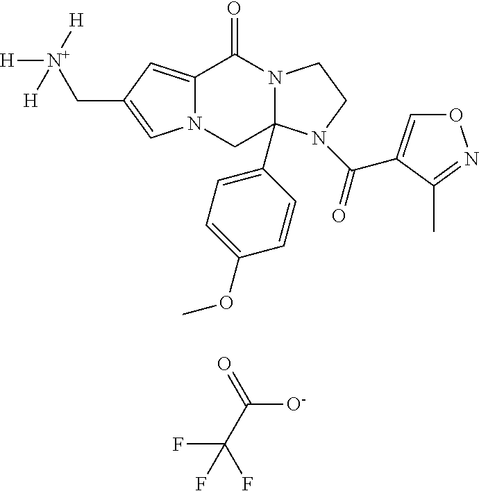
C12=CC(C[N+]([H])([H])[H])=CN1CC1(C3=CC=C(OC)C=C3)N(C2=O)CCN1C(=O)C1=CON=C1C.FC(C([O-])=O)(F)F
